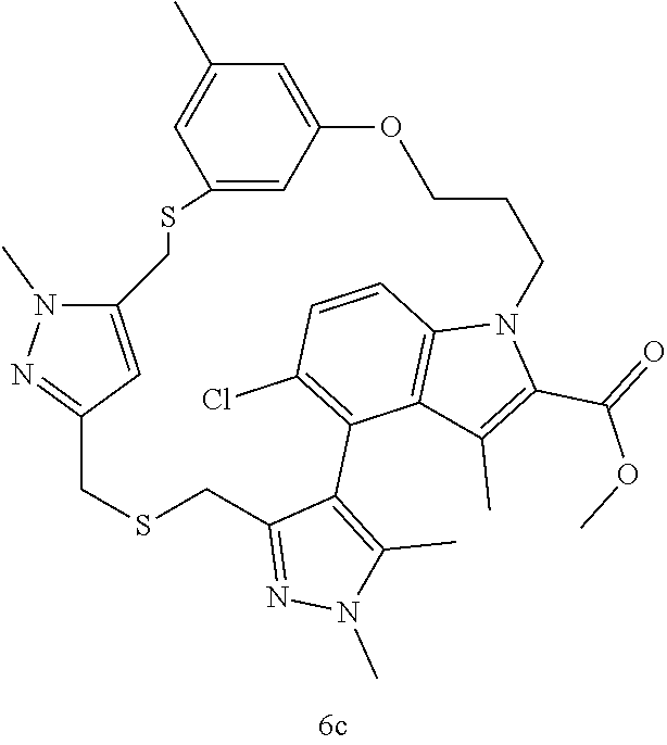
C12=CC(=CC(C)=C1)OCCCN1C3=C(C(=C(Cl)C=C3)C3=C(C)N(C)N=C3CSCC3=NN(C)C(=C3)CS2)C(C)=C1C(=O)OC
